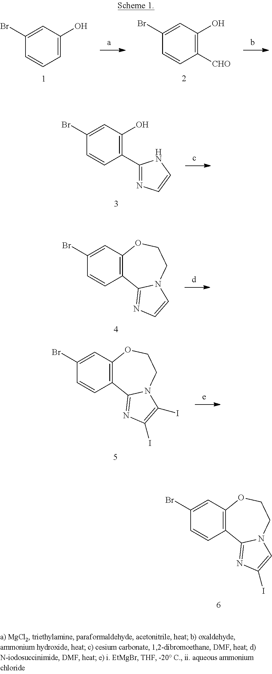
C1=C(O)C=C(Br)C=C1.C1([CHO])=C(O)C=C(Br)C=C1.C1(C2=NC=CN2)=C(O)C=C(Br)C=C1.C12=C(C=C(Br)C=C1)OCCN1C2=NC=C1.C12=C(C=C(Br)C=C1)OCCN1C2=NC(I)=C1I.C12=C(C=C(Br)C=C1)OCCN1C2=NC(I)=C1
